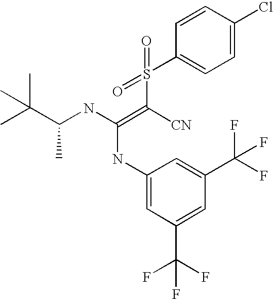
CC(C(NC(=C([CN])S(=O)(=O)C1=CC=C(Cl)C=C1)NC1=CC(C(F)(F)F)=CC(C(F)(F)F)=C1)C)(C)C
